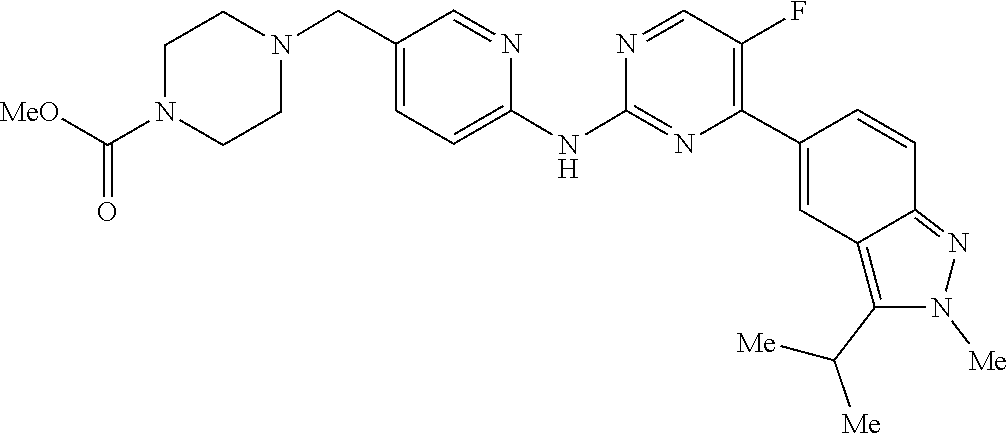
C1CN(C(=O)[MeO])CCN1CC1=CC=C(NC2=NC(C3=CC4=C(C([Me])[Me])N([Me])N=C4C=C3)=C(F)C=N2)N=C1
